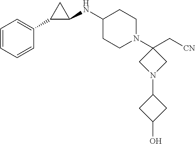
C1=CC=CC(C2C(NC3CCN(C4(C[CN])CN(C5CC(O)C5)C4)CC3)C2)=C1
